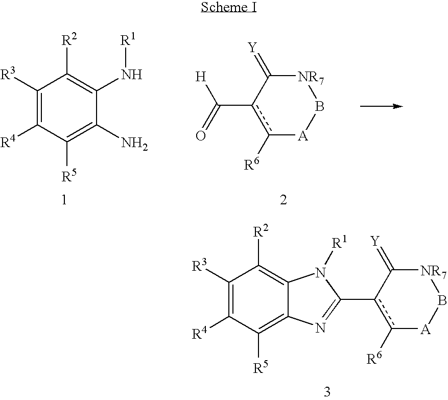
C1([R3])=C([R4])C([R5])=C(N)C(N[R1])=C1[R2].c1([R6])c(C(=O)[H])C(=[Y])[NR7]B[A]1.C1([R3])=C([R4])C([R5])=C2C(=C1[R2])N([R1])C(c1c([R6])[A]B[NR7]C1=[Y])=N2
